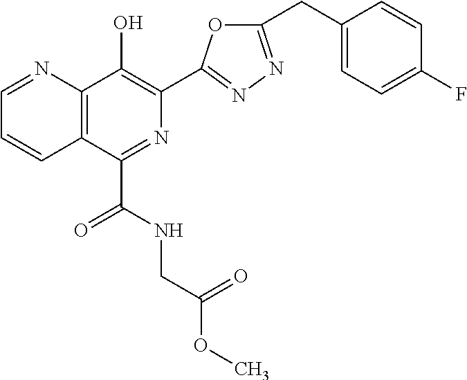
C1=NC2=C(C=C1)C(C(NCC(OC)=O)=O)=NC(C1=NN=C(CC3=CC=C(F)C=C3)O1)=C2O
